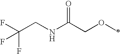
C(CNC(COC)=O)(F)(F)F
